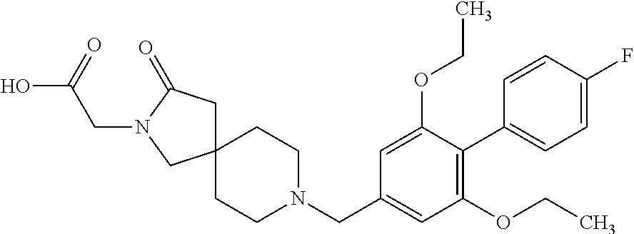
C1CN(CC2=CC(OCC)=C(C3=CC=C(F)C=C3)C(OCC)=C2)CCC12CC(=O)N(CC(O)=O)C2
